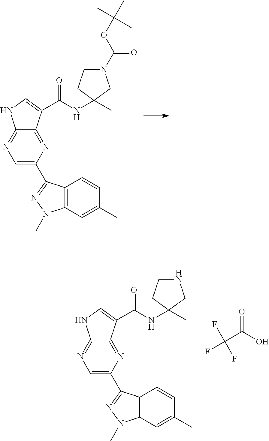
C1=C(C2=NN(C)C3=C2C=CC(C)=C3)N=C2C(=N1)NC=C2C(NC1(C)CN(C(OC(C)(C)C)=O)CC1)=O.C1=C(C2=NN(C)C3=C2C=CC(C)=C3)N=C2C(=N1)NC=C2C(NC1(C)CNCC1)=O.C(C(O)=O)(F)(F)F
